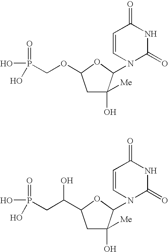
C1C(O)([Me])C(N2C(=O)NC(=O)C=C2)OC1OCP(O)(=O)O.C1C(O)([Me])C(N2C(=O)NC(=O)C=C2)OC1C(CP(O)(=O)O)O
